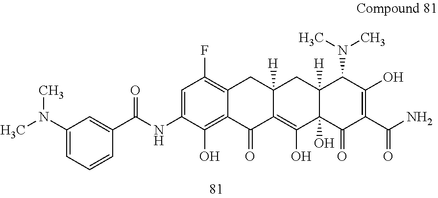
C1(N(C)C)=CC=CC(C(NC2=CC(F)=C3C(=C2O)C(=O)C2=C(O)C4(O)C([H])(CC2([H])C3)C(N(C)C)C(O)=C(C(N)=O)C4=O)=O)=C1
